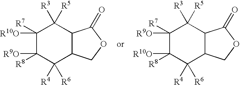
C1([R5])([R3])C([R7])([R10O])C([R8])([R9O])C([R6])([R4])C2C1C(=O)OC2.C1([R5])([R3])C([R7])([R9O])C([R8])([R10O])C([R6])([R4])C2C1C(=O)OC2
